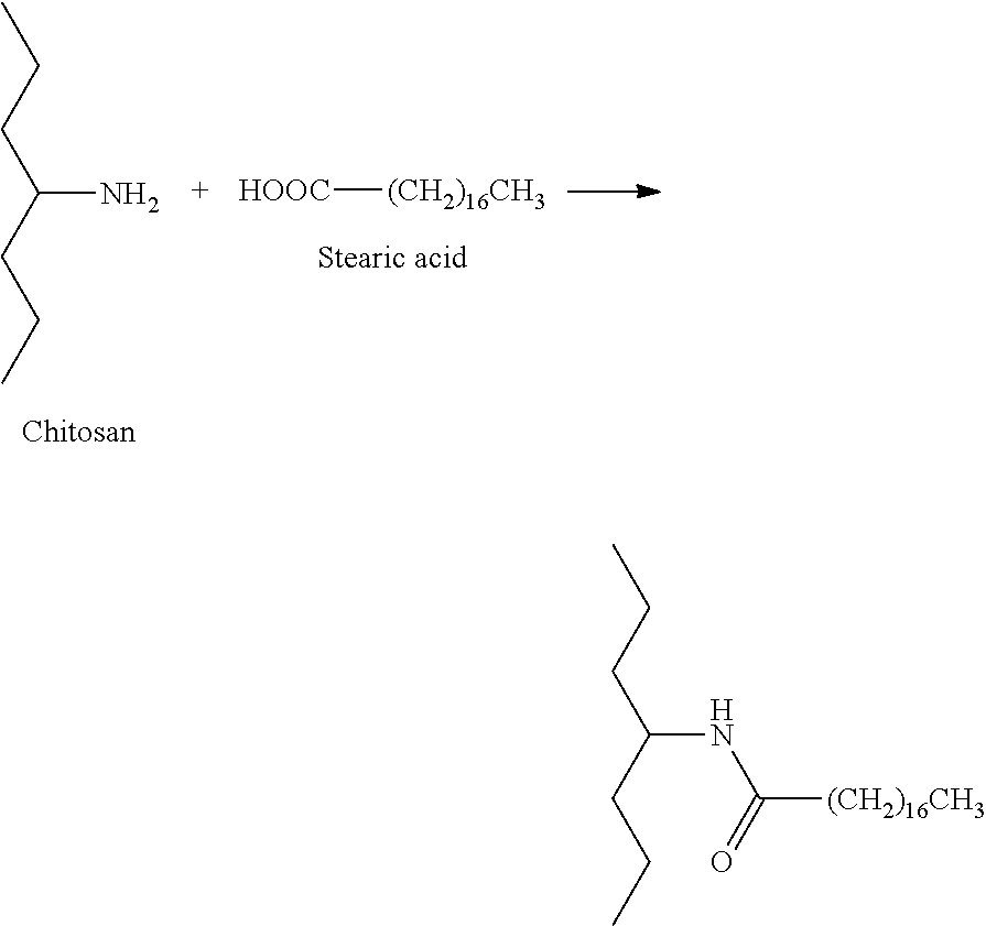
CCCC(CCC)N.[HOOC][(CH2)16CH3].CCCC(CCC)NC([(CH2)16CH3])=O
